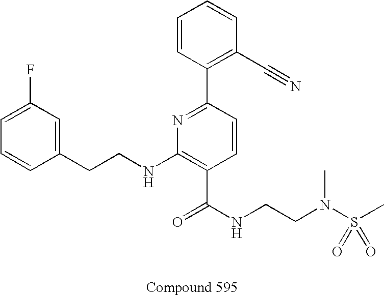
C1=CC(CCNC2=C(C(NCCN(S(C)(=O)=O)C)=O)C=CC(C3=C(C#N)C=CC=C3)=N2)=CC(F)=C1
